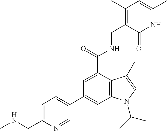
C1(C2=CC3=C(C(C(NCC4=C(C)C=C(C)NC4=O)=O)=C2)C(C)=CN3C(C)C)=CC=C(CNC)N=C1
